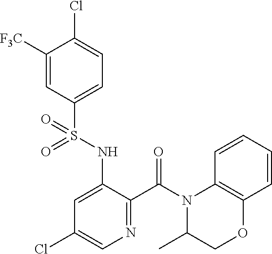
C1([F3C])=CC(S(NC2=CC(Cl)=CN=C2C(N2C3=C(C=CC=C3)OCC2C)=O)(=O)=O)=CC=C1Cl
